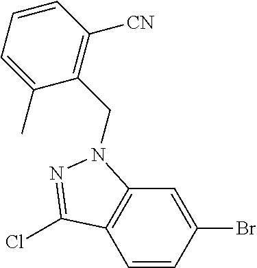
C1=CC(Br)=CC2=C1C(Cl)=NN2CC1=C([CN])C=CC=C1C
